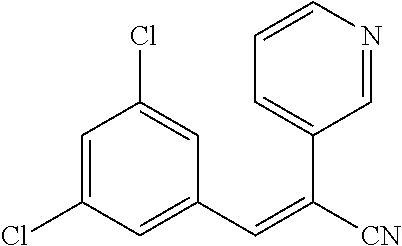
C1=C(Cl)C=C(C=C([CN])C2=CC=CN=C2)C=C1Cl
